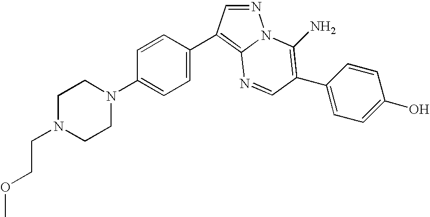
N1=CC(C2=CC=C(N3CCN(CCOC)CC3)C=C2)=C2N1C(N)=C(C1=CC=C(O)C=C1)C=N2
